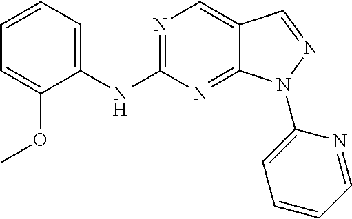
C1(NC2=NC=C3C(=N2)N(C2=CC=CC=N2)N=C3)=CC=CC=C1OC
